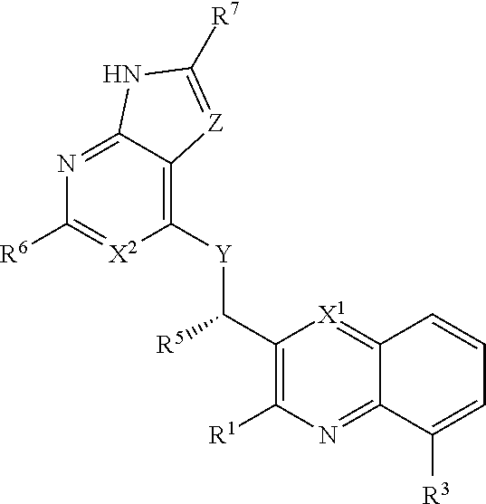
N1=C2C(=C([Y]C(C3=C([R1])N=C4C(=[X1]3)C=CC=C4[R3])[R5])[X2]=C1[R6])[Z]=C([R7])N2
